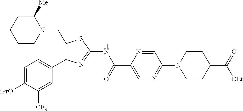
C1=C([iPrO])C([CF3])=CC(C2=C(CN3C([Me])CCCC3)SC(NC(C3=CN=C(N4CCC(C(=O)[OEt])CC4)C=N3)=O)=N2)=C1
